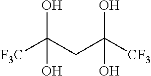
[F3C]C(CC([CF3])(O)O)(O)O
